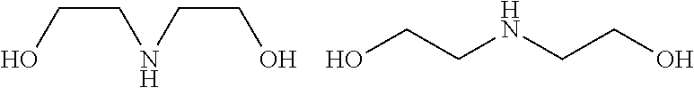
OCCNCCO.OCCNCCO
